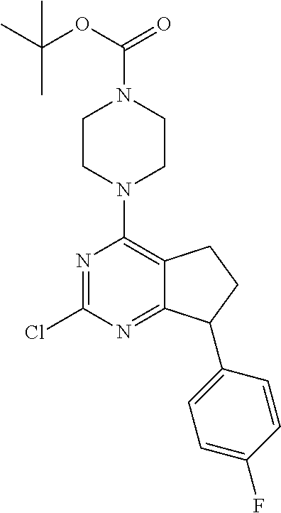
N1=C(Cl)N=C2C(=C1N1CCN(C(OC(C)(C)C)=O)CC1)CCC2C1=CC=C(F)C=C1
